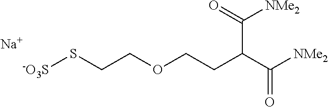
[-O3S]SCCOCCC(C([NMe2])=O)C(=O)[NMe2].[Na]
